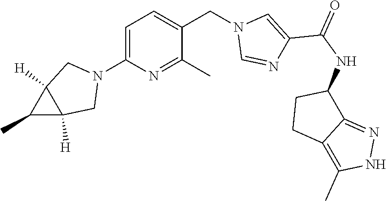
C1=C(N2CC3([H])C([H])(C2)C3C)N=C(C)C(CN2C=NC(C(NC3CCC4=C(C)NN=C34)=O)=C2)=C1
